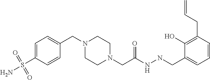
C1=C(S(N)(=O)=O)C=CC(CN2CCN(CC(NNCC3=CC=CC(CC=C)=C3O)=O)CC2)=C1
